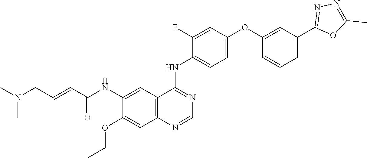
O=C(C=CCN(C)C)NC1=CC2=C(C=C1OCC)N=CN=C2NC1=CC=C(OC2=CC(C3=NN=C(C)O3)=CC=C2)C=C1F
